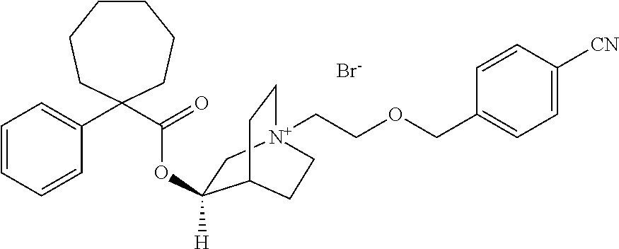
C(C1=CC=C([CN])C=C1)OCC[N+]12CCC(CC1)C(OC(C1(C3=CC=CC=C3)CCCCCC1)=O)([H])C2.[Br-]
